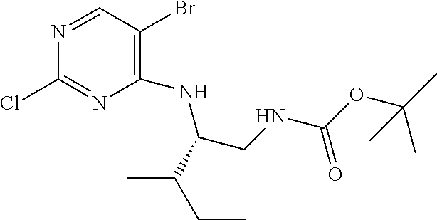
C1(NC(CNC(=O)OC(C)(C)C)C(CC)C)=C(Br)C=NC(Cl)=N1
